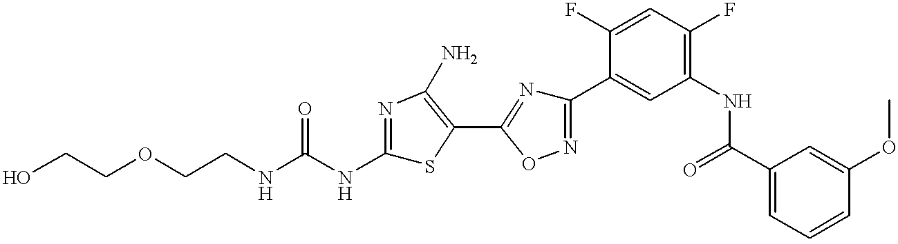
C(CNC(NC1=NC(N)=C(C2=NC(C3=CC(NC(C4=CC=CC(OC)=C4)=O)=C(F)C=C3F)=NO2)S1)=O)OCCO
